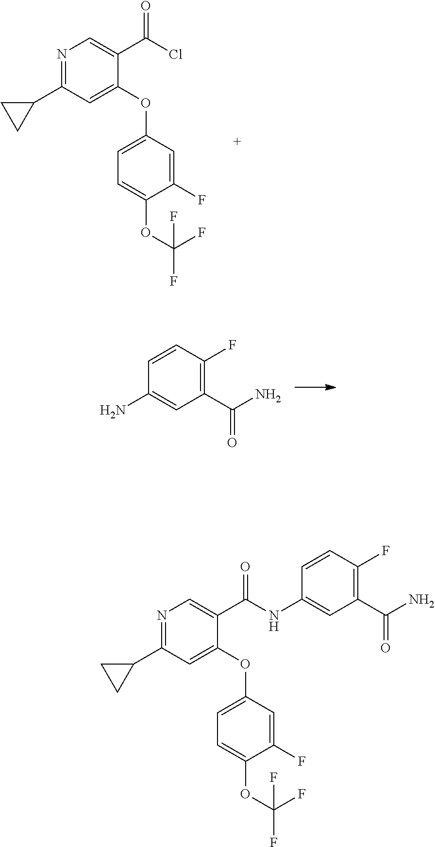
N1=C(C2CC2)C=C(OC2=CC=C(OC(F)(F)F)C(F)=C2)C(C(Cl)=O)=C1.C1=CC(F)=C(C(N)=O)C=C1N.N1=C(C2CC2)C=C(OC2=CC=C(OC(F)(F)F)C(F)=C2)C(C(NC2=CC(C(N)=O)=C(F)C=C2)=O)=C1
